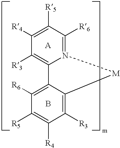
C12=C([R3])C([R4])=C([R5])C([R6])=N1[M]C1=C([R3])C([R4])=C([R5])C([R6])=C21.B
